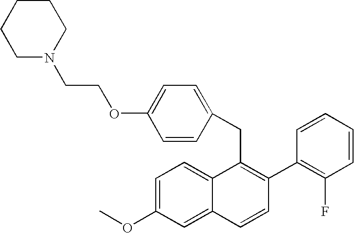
C(C1=C(C2=C(F)C=CC=C2)C=CC2=CC(OC)=CC=C12)C1=CC=C(OCCN2CCCCC2)C=C1
